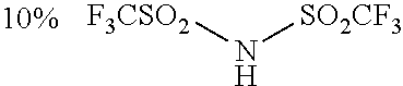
[F3CSO2]N[SO2CF3]
